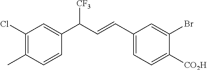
C1(C(C=CC2=CC=C([CO2H])C(Br)=C2)[CF3])=CC(Cl)=C(C)C=C1
